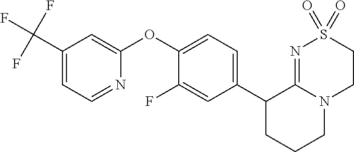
C1(C2=CC=C(OC3=CC(C(F)(F)F)=CC=N3)C(F)=C2)CCCN2C1=NS(=O)(=O)CC2
